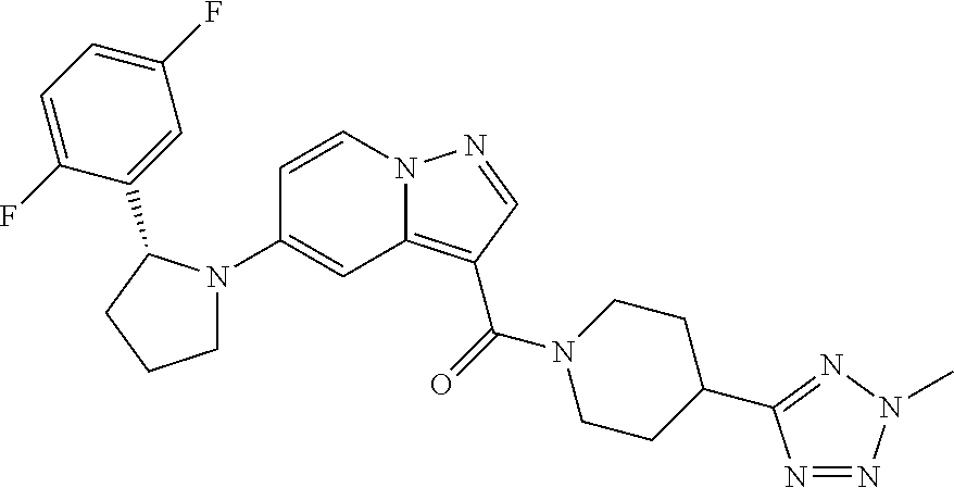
C1(N2CCCC2C2=CC(F)=CC=C2F)=CC2=C(C(=O)N3CCC(C4=NN(C)N=N4)CC3)C=NN2C=C1
